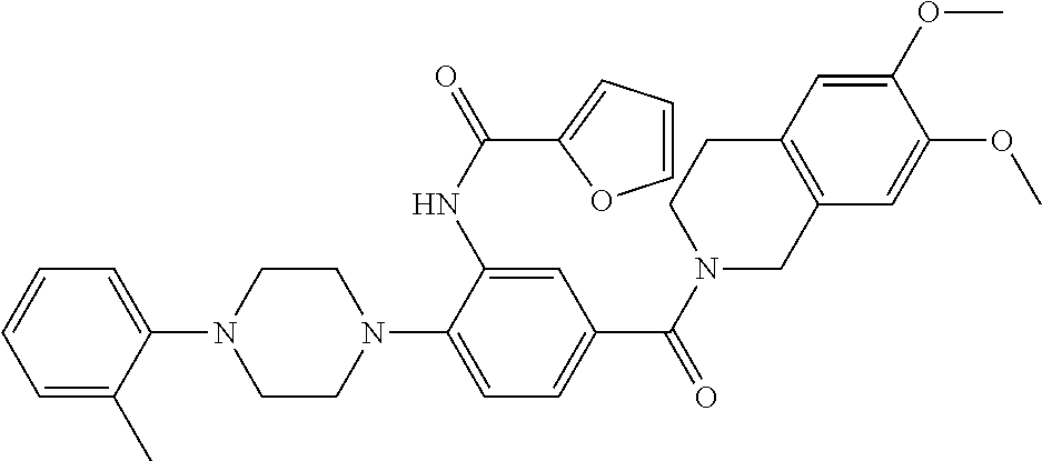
C1=C(C)C(N2CCN(C3=CC=C(C(=O)N4CC5=C(CC4)C=C(OC)C(OC)=C5)C=C3NC(=O)C3=CC=CO3)CC2)=CC=C1
